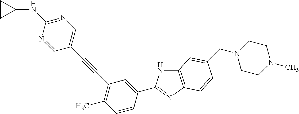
C12=C(N=C(C3=CC(C#CC4=CN=C(NC5CC5)N=C4)=C(C)C=C3)N1)C=CC(CN1CCN(C)CC1)=C2
